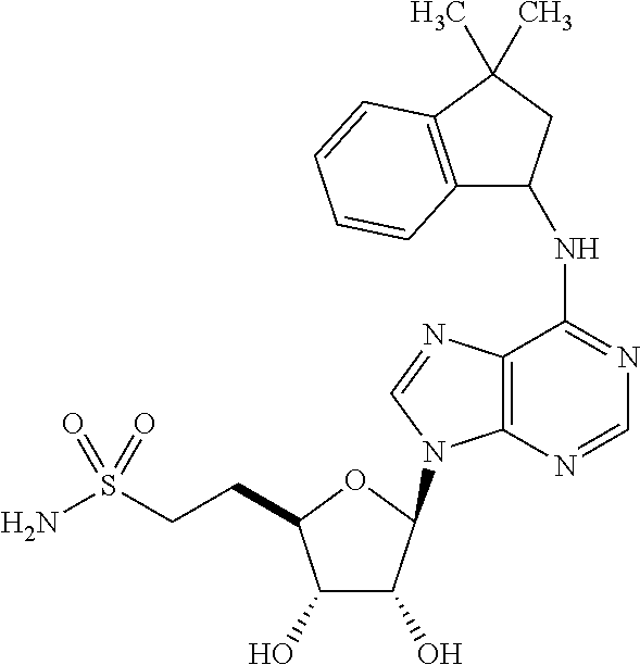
C12=C(C(C)(C)CC1NC1=NC=NC3=C1N=CN3C1C(O)C(O)C(CCS(N)(=O)=O)O1)C=CC=C2
